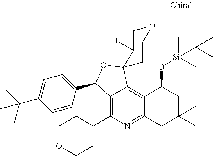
C12=C(C3CCOCC3)N=C3C(=C1C1(OC2C2=CC=C(C(C)(C)C)C=C2)CCOCC1I)C(O[Si](C)(C(C)(C)C)C)CC(C)(C)C3
